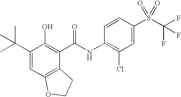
C1(C(C)(C)C)=CC2=C(C(C(=O)NC3=C(Cl)C=C(S(C(F)(F)F)(=O)=O)C=C3)=C1O)CCO2
